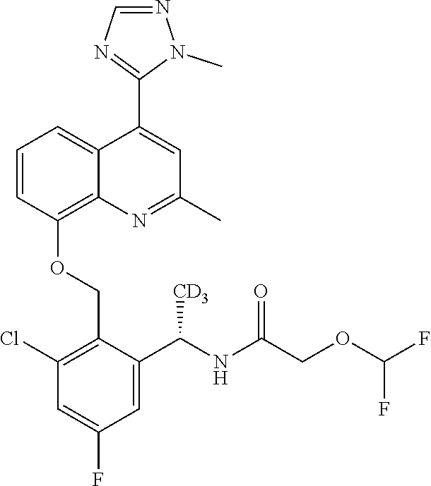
C1=CC(OCC2=C(Cl)C=C(F)C=C2C(NC(COC(F)F)=O)[CD3])=C2C(=C1)C(C1=NC=NN1C)=CC(C)=N2
